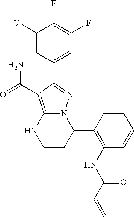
FC1=C(F)C=C(C2=NN3C(=C2C(=O)N)NCCC3C2=C(NC(C=C)=O)C=CC=C2)C=C1Cl
